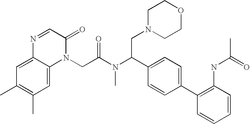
C1(C)=C(C)C=C2C(=C1)N=CC(=O)N2CC(N(C(C1=CC=C(C2=C(NC(C)=O)C=CC=C2)C=C1)CN1CCOCC1)C)=O
